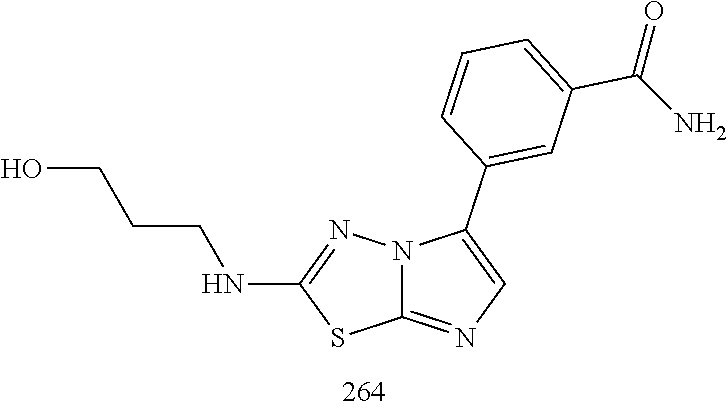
C1(NCCCO)=NN2C(=NC=C2C2=CC(C(=O)N)=CC=C2)S1
